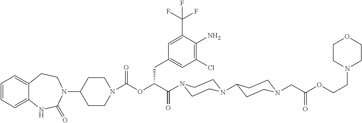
C1(N2CCC3=CC=CC=C3NC2=O)CCN(C(OC(C(=O)N2CCN(C3CCN(CC(OCCN4CCOCC4)=O)CC3)CC2)CC2=CC(Cl)=C(N)C(C(F)(F)F)=C2)=O)CC1
